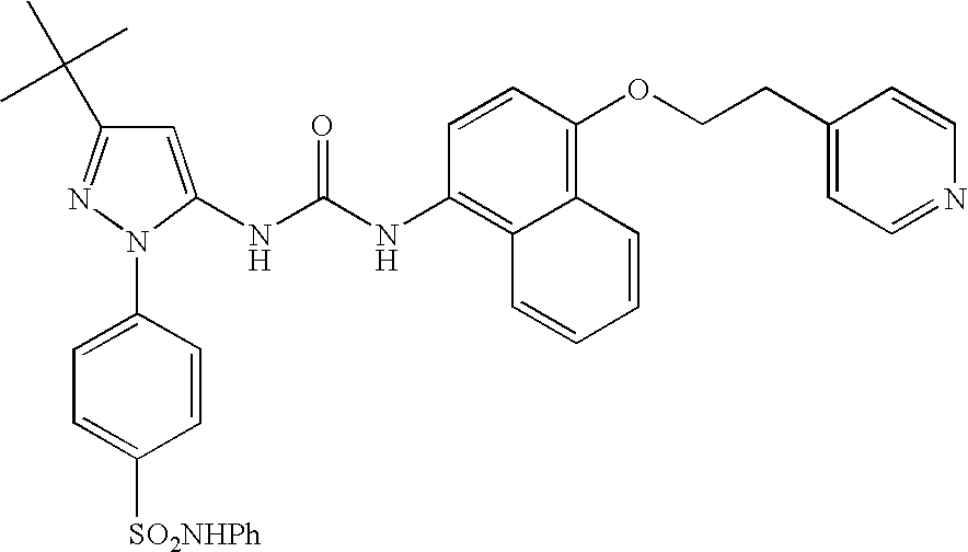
C1=C(NC(NC2=C3C(=C(OCCC4=CC=NC=C4)C=C2)C=CC=C3)=O)N(C2=CC=C([SO2NHPh])C=C2)N=C1C(C)(C)C
